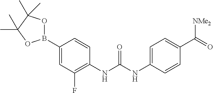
C1(B2OC(C)(C)C(C)(C)O2)=CC(F)=C(NC(NC2=CC=C(C(=O)[NMe2])C=C2)=O)C=C1
